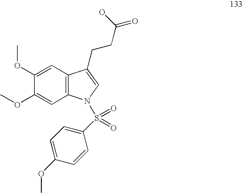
C1(OC)=CC2=C(C=C1OC)N(S(=O)(=O)C1=CC=C(OC)C=C1)C=C2CCC(=O)O
